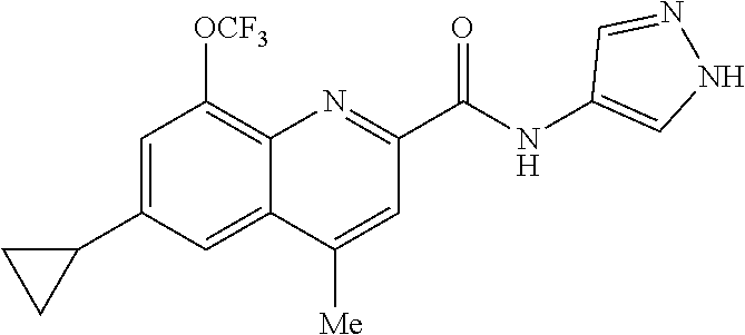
C1=C(C2CC2)C=C2C(=C1[OCF3])N=C(C(NC1=CNN=C1)=O)C=C2[Me]
